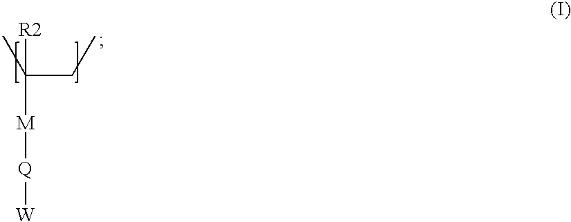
C(CC)(C)([R2])[M][Q][W]
